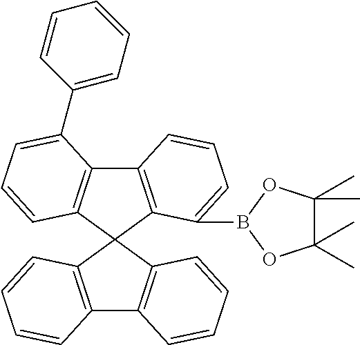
C12=C(C3(C4=C1C=CC=C4)C1=C(C4=C3C=CC=C4C3=CC=CC=C3)C=CC=C1B1OC(C)(C)C(C)(C)O1)C=CC=C2
